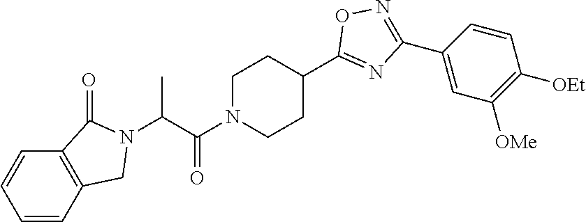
C1N(C(C(N2C(=O)C3=C(C2)C=CC=C3)C)=O)CCC(C2=NC(C3=CC([OMe])=C([OEt])C=C3)=NO2)C1
